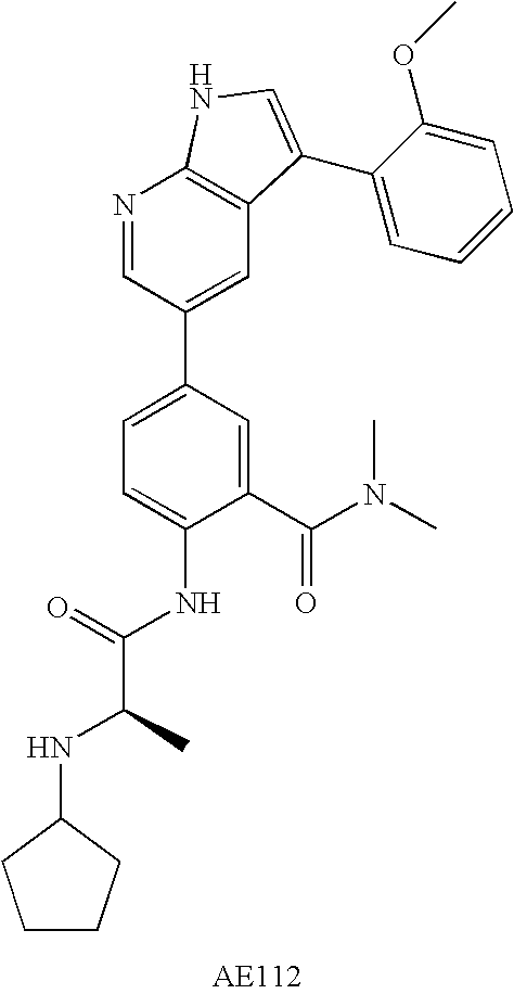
C1(C(N(C)C)=O)=CC(C2=CC3=C(N=C2)NC=C3C2=CC=CC=C2OC)=CC=C1NC(C(NC1CCCC1)C)=O
